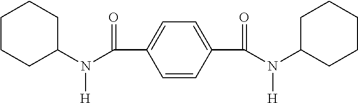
C1=CC(C(=O)N(C2CCCCC2)[H])=CC=C1C(=O)N(C1CCCCC1)[H]
